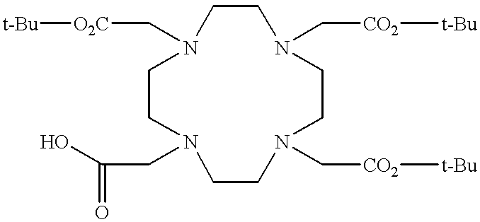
N1(C[O2C][t-Bu])CCN(CC(O)=O)CCN(C[CO2][t-Bu])CCN(C[CO2][t-Bu])CC1
